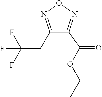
C1(CC(F)(F)F)=NON=C1C(OCC)=O
